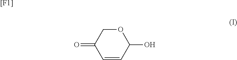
C1(=O)C=CC(O)OC1.[[F1]]
